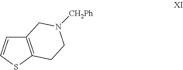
C12=C(SC=C1)CCN([CH2Ph])C2
